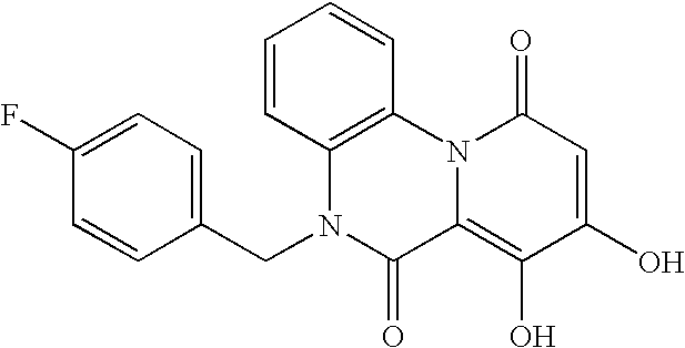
C12=C(N3C(=C(O)C(O)=CC3=O)C(=O)N1CC1=CC=C(F)C=C1)C=CC=C2
